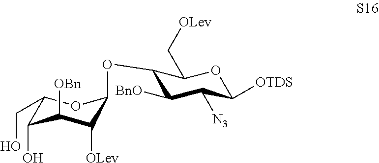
C1(O)C([OBn])C([OLev])C(OC2C([BnO])C([N3])C([OTDS])OC2C[OLev])OC1CO
